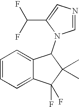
C1=CC=C2C(=C1)C(N1C=NC=C1C(F)F)C(C)(C)C2(F)F
